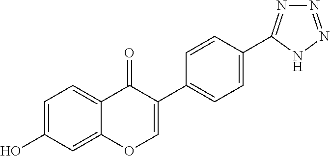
C1=C(O)C=C2C(=C1)C(=O)C(C1=CC=C(C3=NN=NN3)C=C1)=CO2
